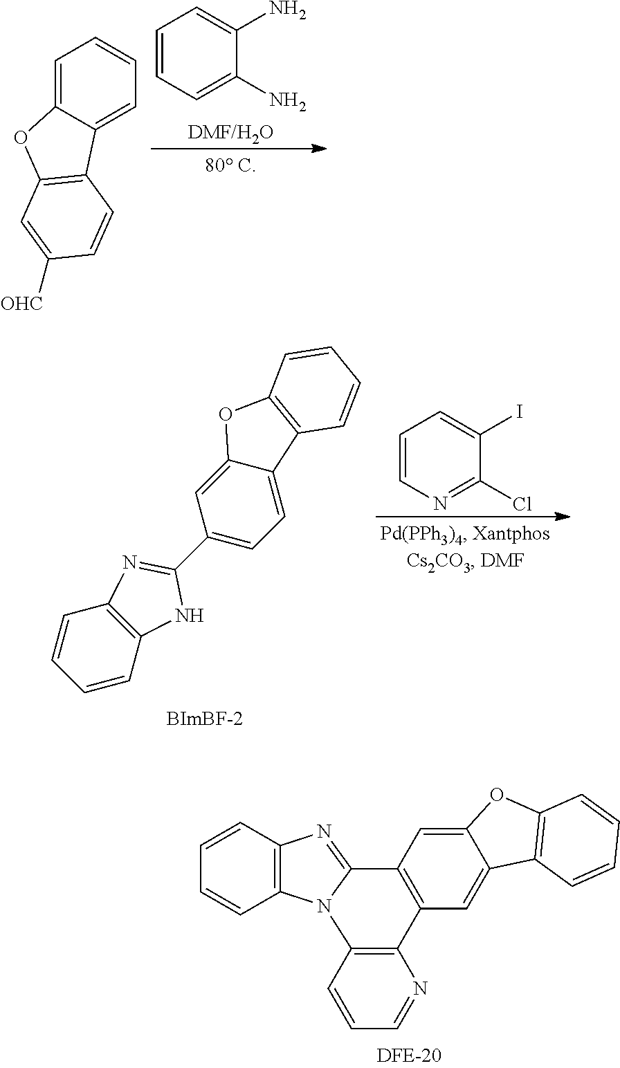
[DMF/H2O].C1=CC=C(N)C(N)=C1.C1=C2C(=CC=C1)C1=C(O2)C=C([OHC])C=C1.C1=CN=C(Cl)C(I)=C1.C1=CC2=C(C=C1)N=C(C1=CC=C3C(=C1)OC1=C3C=CC=C1)N2.C12=C(N3C(=N1)C1=C(C=C4C(=C1)OC1=C4C=CC=C1)C1=C3C=CC=N1)C=CC=C2
